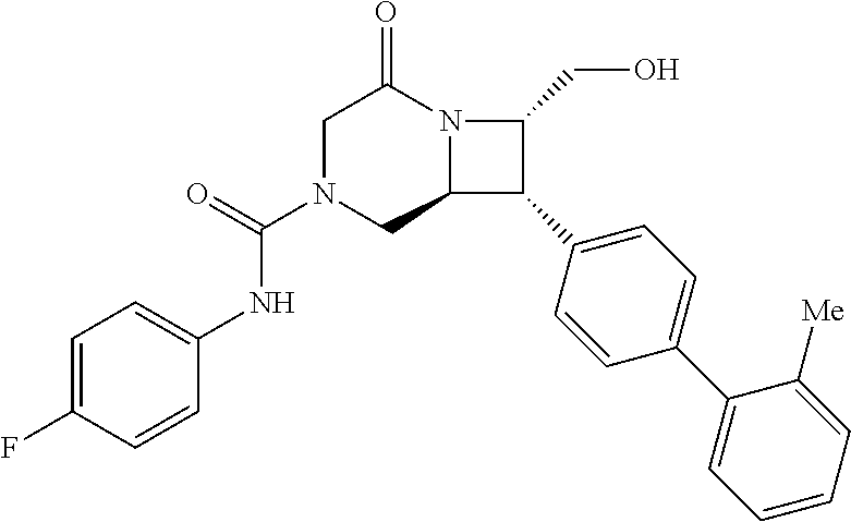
C1N(C(=O)NC2=CC=C(F)C=C2)CC2N(C1=O)C(CO)C2C1=CC=C(C2=CC=CC=C2[Me])C=C1
